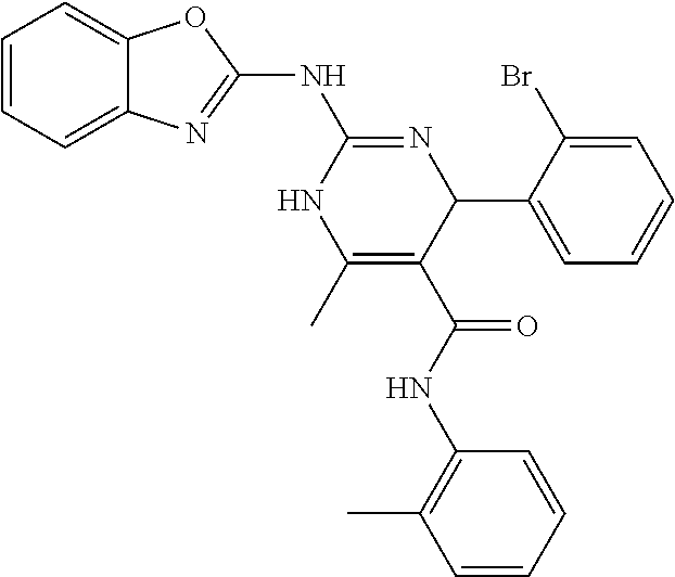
C1=CC=C2C(=C1)N=C(NC1=NC(C3=CC=CC=C3Br)C(C(=O)NC3=C(C)C=CC=C3)=C(C)N1)O2
